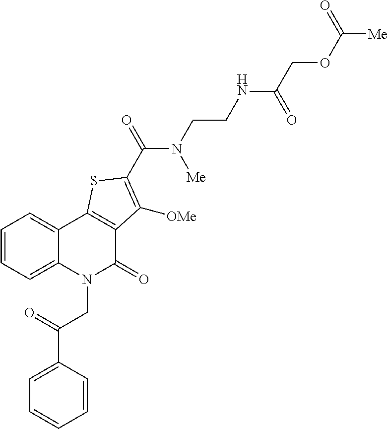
C1(C(=O)CN2C(=O)C3=C(C4=CC=CC=C24)SC(C(N(CCNC(COC([Me])=O)=O)[Me])=O)=C3[OMe])=CC=CC=C1
